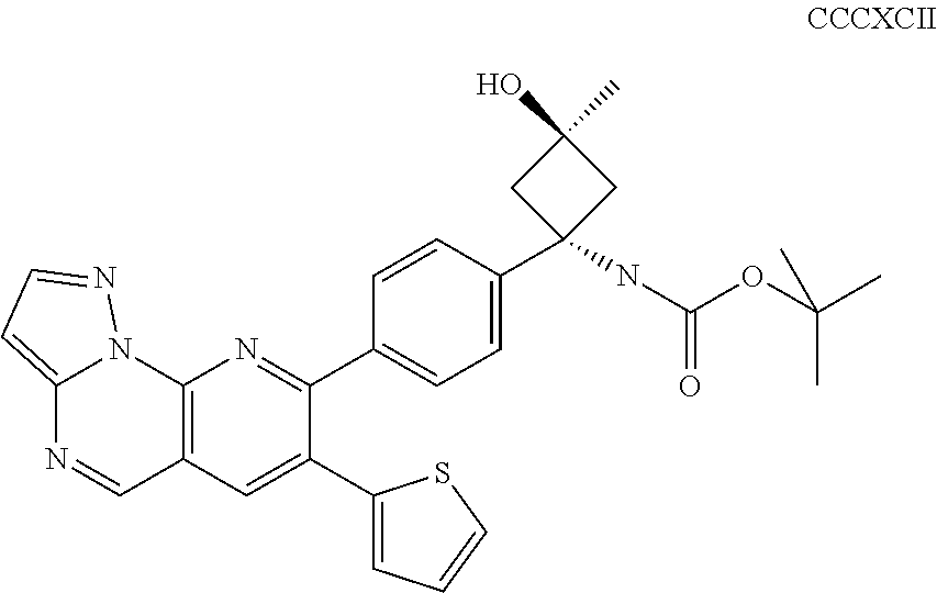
C12=CC=NN1C1=C(C=N2)C=C(C2=CC=CS2)C(C2=CC=C(C3(NC(OC(C)(C)C)=O)CC(O)(C)C3)C=C2)=N1
